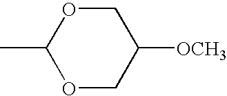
C1(C)OCC([OCH3])CO1
